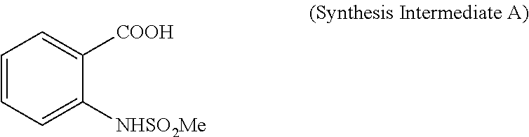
C1=CC=C([NHSO2Me])C([COOH])=C1
